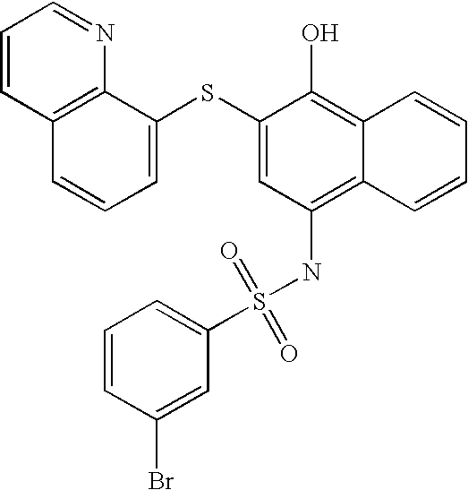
C1=CC2=C(N=C1)C(SC1=CC(NS(=O)(=O)C3=CC=CC(Br)=C3)=C3C(=C1O)C=CC=C3)=CC=C2
